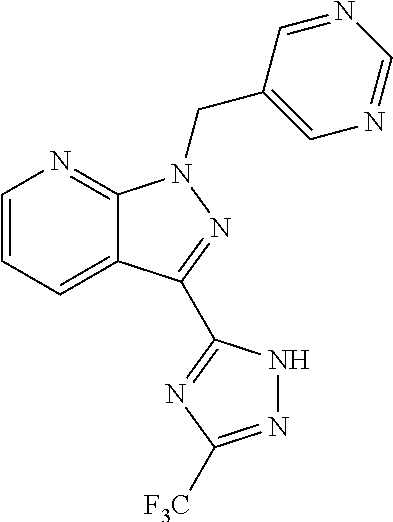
C12=CC=CN=C1N(CC1=CN=CN=C1)N=C2C1=NC([F3C])=NN1
